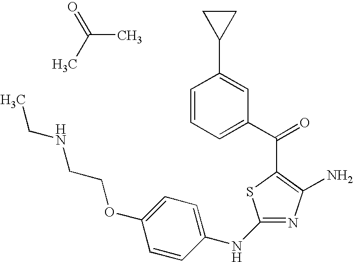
C1(NC2=CC=C(OCCNCC)C=C2)=NC(N)=C(C(C2=CC=CC(C3CC3)=C2)=O)S1.C(C)(C)=O
